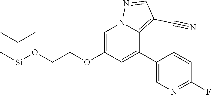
C1=C(OCCO[Si](C)(C)C(C)(C)C)C=C(C2=CN=C(F)C=C2)C2=C(C#N)C=NN12
